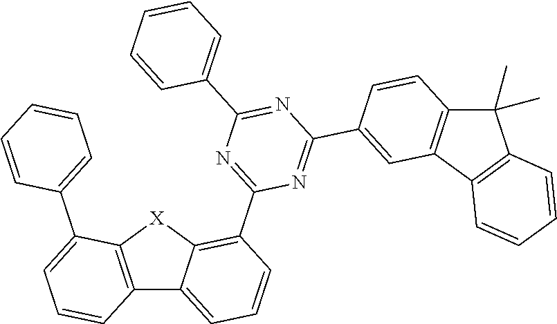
C12=C([X]C3=C(C4=NC(C5=CC=CC=C5)=NC(C5=CC6=C(C=C5)C(C)(C)C5=C6C=CC=C5)=N4)C=CC=C13)C(C1=CC=CC=C1)=CC=C2
